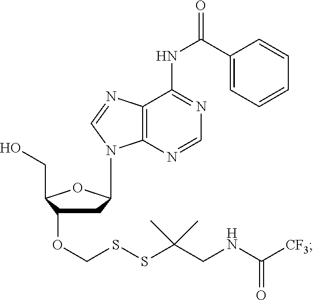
C1C(OCSSC(CNC([CF3])=O)(C)C)C(CO)OC1N1C2=C(C(NC(C3=CC=CC=C3)=O)=NC=N2)N=C1
